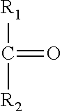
[R1]C(=O)[R2]
